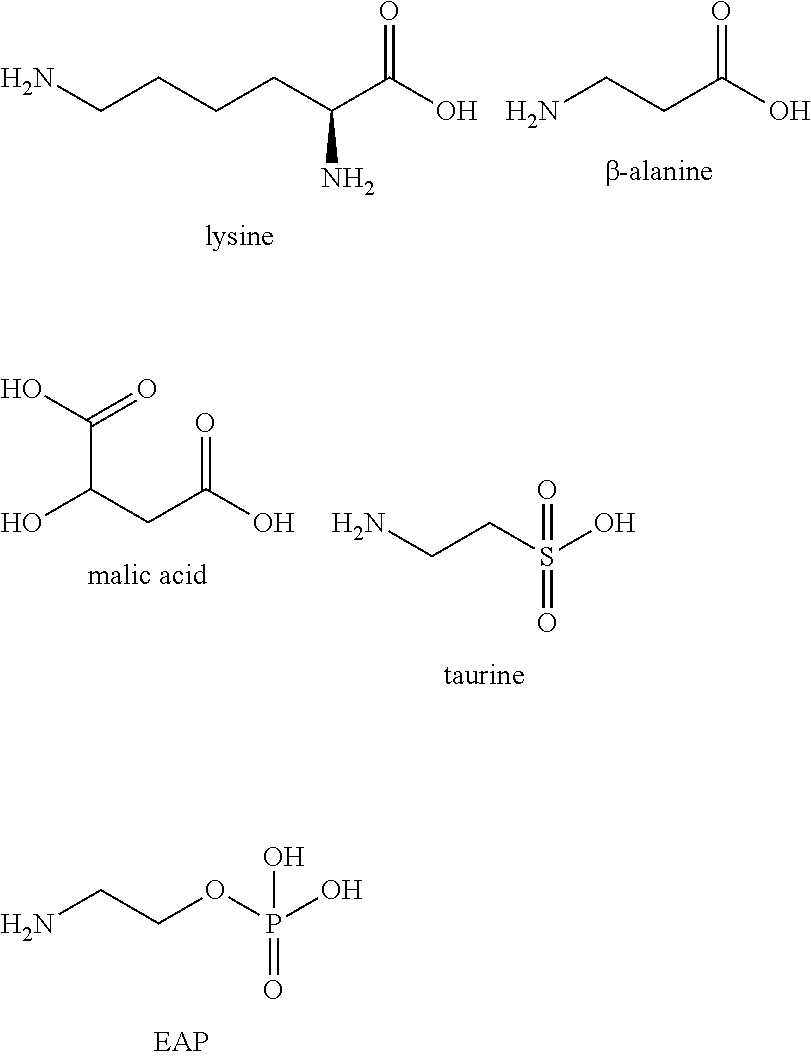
NCCCCC(C(O)=O)N.NCCC(O)=O.C(C(CC(O)=O)O)(O)=O.NCCS(O)(=O)=O.C(COP(O)(O)=O)N
